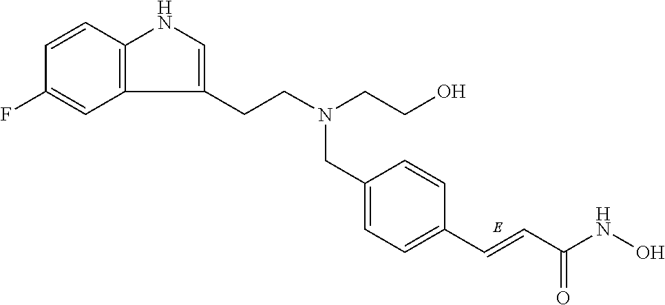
C12=C(C=CC(F)=C1)NC=C2CCN(CC1=CC=C(C=CC(NO)=O)C=C1)CCO
